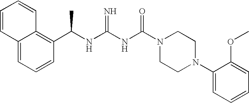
C12=CC=CC(C(NC(NC(N3CCN(C4=CC=CC=C4OC)CC3)=O)=N)C)=C1C=CC=C2
